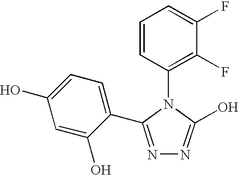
C1=CC(N2C(O)=NN=C2C2=CC=C(O)C=C2O)=C(F)C(F)=C1
